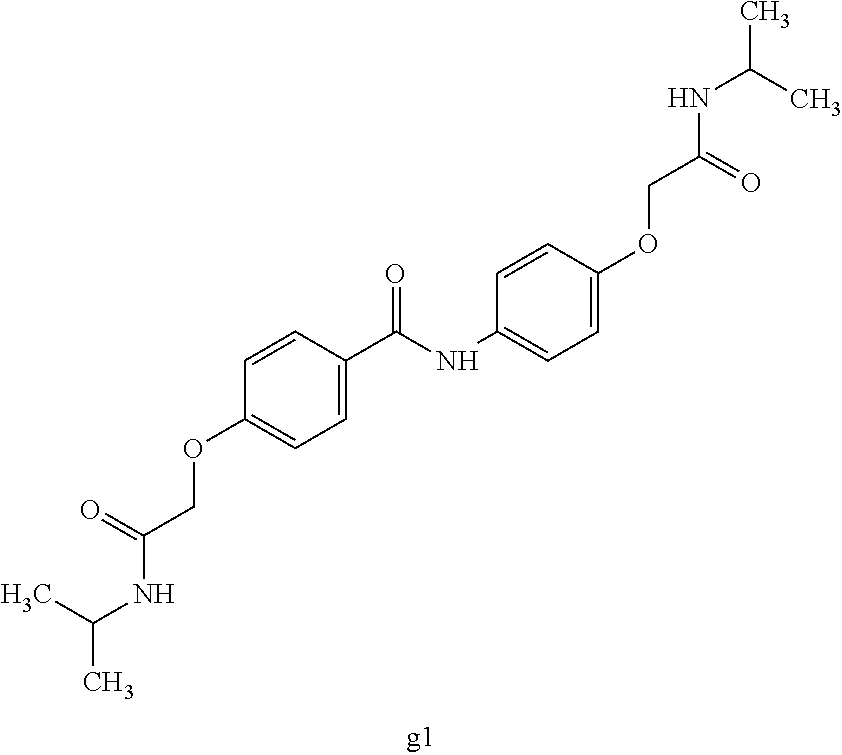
C1=CC(C(=O)NC2=CC=C(OCC(NC(C)C)=O)C=C2)=CC=C1OCC(=O)NC(C)C
